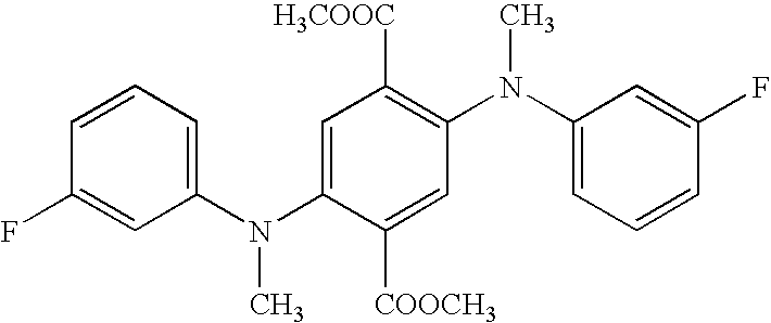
C1(F)=CC(N(C)C2=CC([H3COOC])=C(N(C3=CC=CC(F)=C3)C)C=C2[COOCH3])=CC=C1
